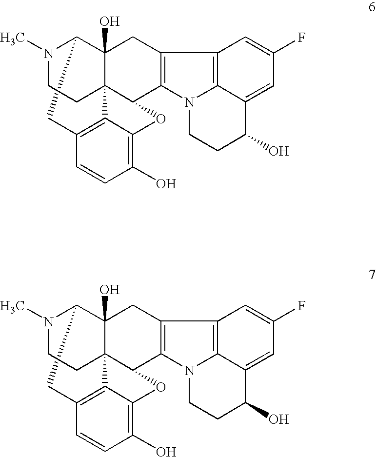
CN1C2C3(O)C4(C(C5=C(C3)C3=C6N5CCC(O)C6=CC(F)=C3)OC3=C(O)C=CC(=C43)C2)CC1.CN1C2C3(O)C4(C(C5=C(C3)C3=C6N5CCC(O)C6=CC(F)=C3)OC3=C(O)C=CC(=C43)C2)CC1
